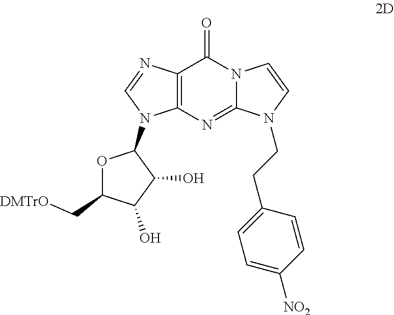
C12=C(N=C3N(C1=O)C=CN3CCC1=CC=C([NO2])C=C1)N(C1OC(C[DMTrO])C(O)C1O)C=N2
